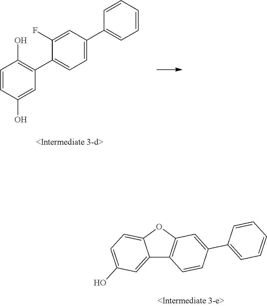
C1=CC(O)=CC(C2=CC=C(C3=CC=CC=C3)C=C2F)=C1O.C12=CC(O)=CC=C1OC1=C2C=CC(C2=CC=CC=C2)=C1
